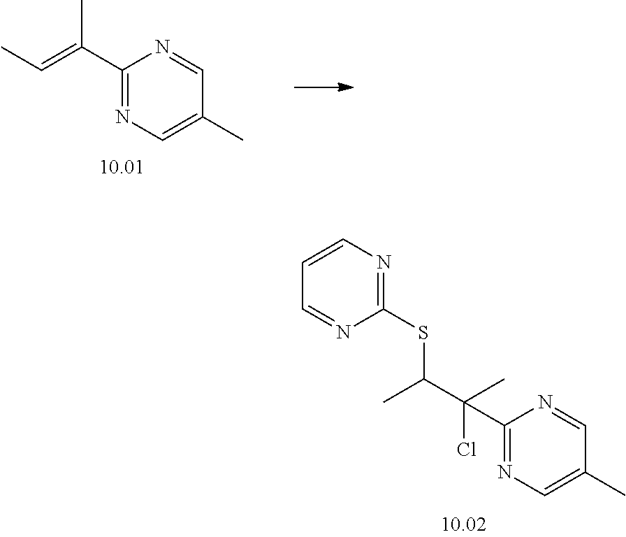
C1(C(=CC)C)=NC=C(C)C=N1.C1(SC(C(C)(Cl)C2=NC=C(C)C=N2)C)=NC=CC=N1
